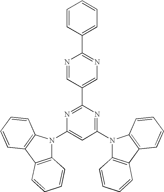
C1(N2C3=C(C4=C2C=CC=C4)C=CC=C3)=CC(N2C3=C(C4=C2C=CC=C4)C=CC=C3)=NC(C2=CN=C(C3=CC=CC=C3)N=C2)=N1
